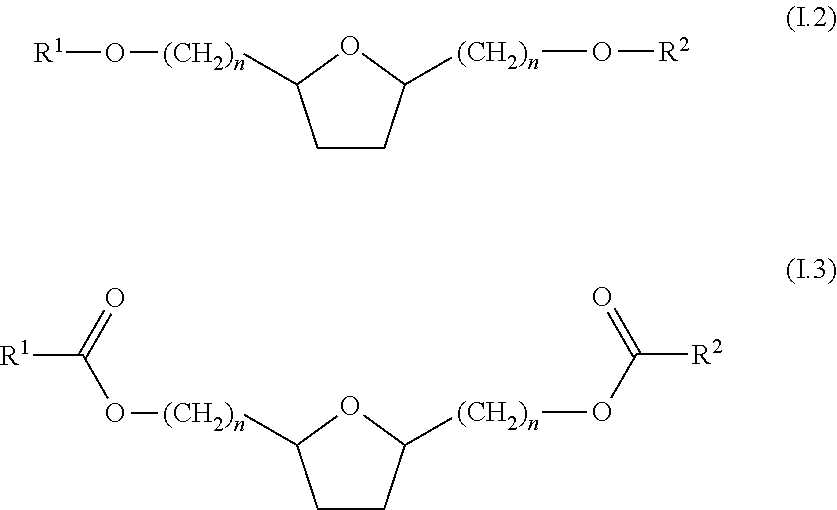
C1CC([(CH2)n]O[R2])OC1[(CH2)n]O[R1].C1CC([(CH2)n]OC([R2])=O)OC1[(CH2)n]OC([R1])=O
